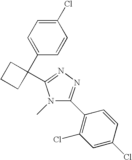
C1=C(C2(C3=NN=C(C4=C(Cl)C=C(Cl)C=C4)N3C)CCC2)C=CC(Cl)=C1
